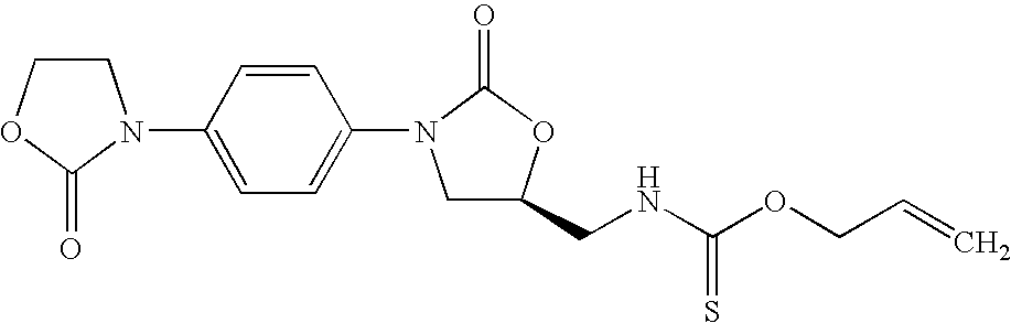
C1COC(=O)N1C1=CC=C(N2CC(CNC(OCC=C)=S)OC2=O)C=C1
